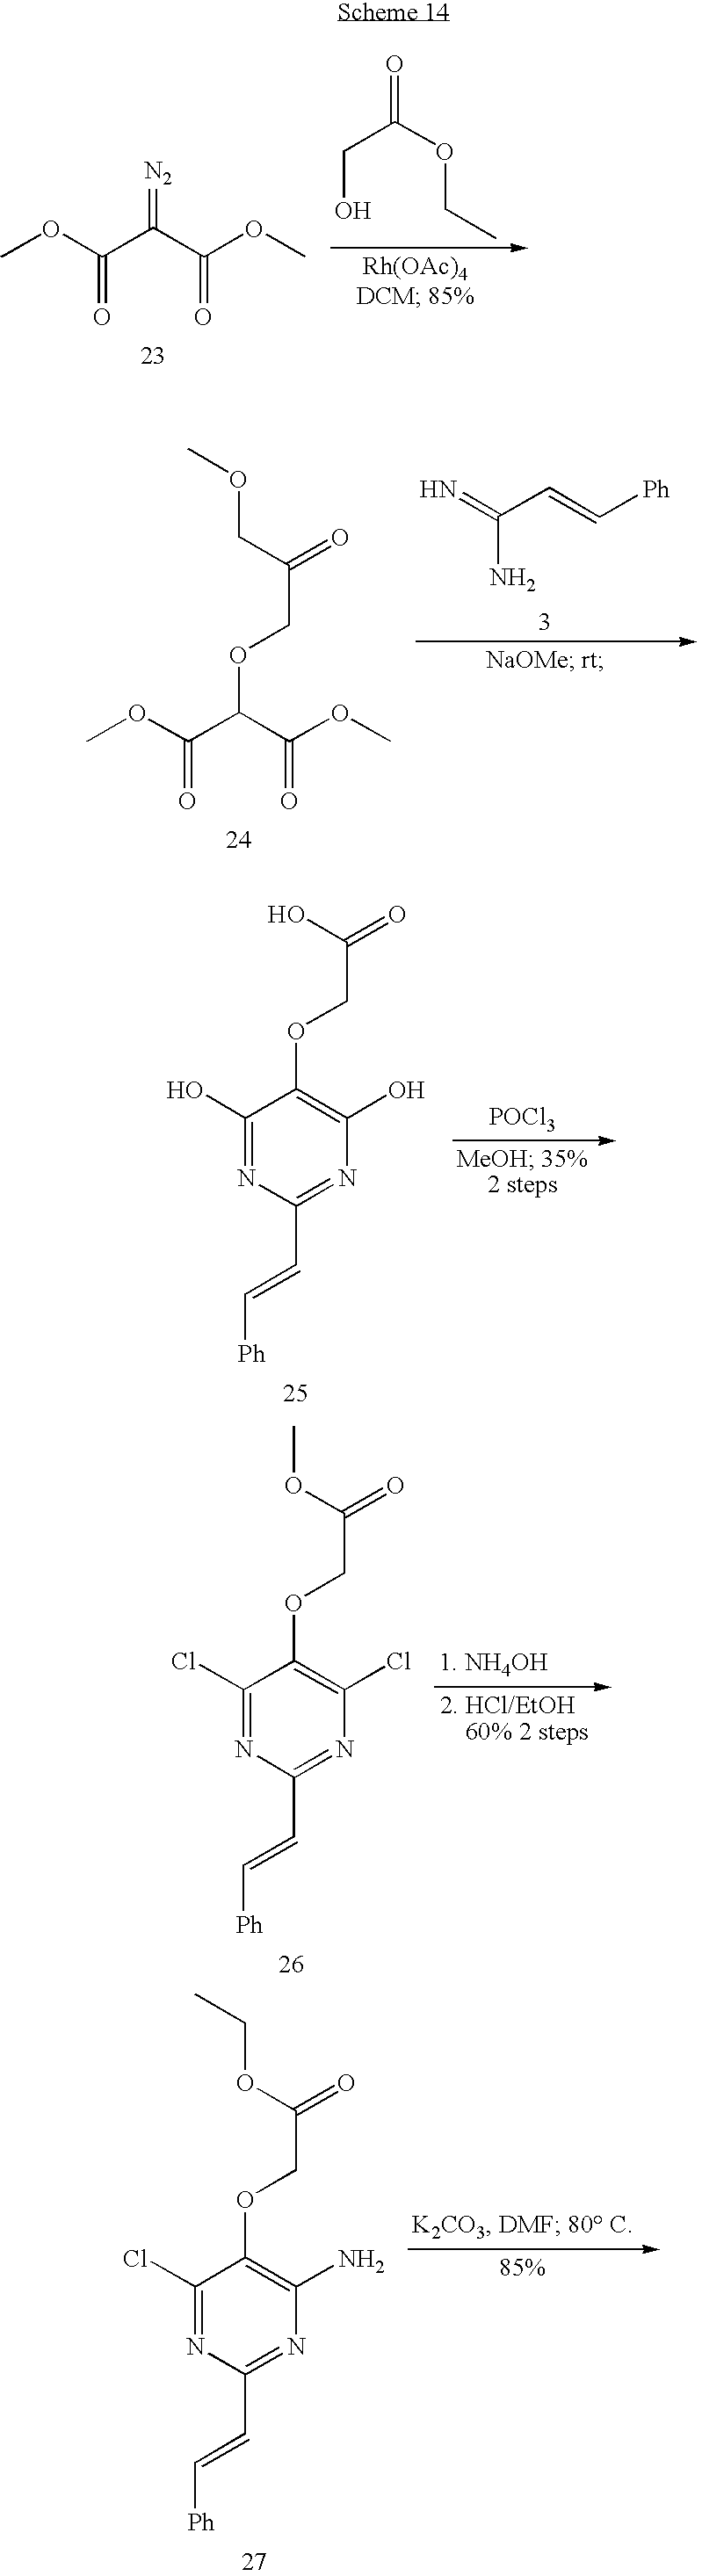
COC(C(C(OC)=O)=[N2])=O.C(O)C(OCC)=O.N=C(C=C[Ph])N.COC(C(C(OC)=O)OCC(COC)=O)=O.C1(O)=NC(C=C[Ph])=NC(O)=C1OCC(=O)O.[POCl3].C1(Cl)=NC(C=C[Ph])=NC(Cl)=C1OCC(=O)OC.C1(Cl)=NC(C=C[Ph])=NC(N)=C1OCC(=O)OCC
